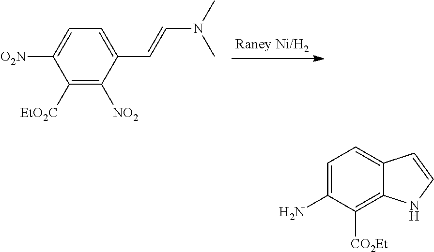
C1([O2N])=CC=C(C=CN(C)C)C([NO2])=C1[EtO2C].C1=C(N)C([CO2Et])=C2C(=C1)C=CN2
